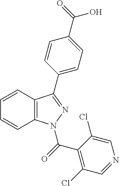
C1=CC2=C(C=C1)N(C(=O)C1=C(Cl)C=NC=C1Cl)N=C2C1=CC=C(C(=O)O)C=C1
